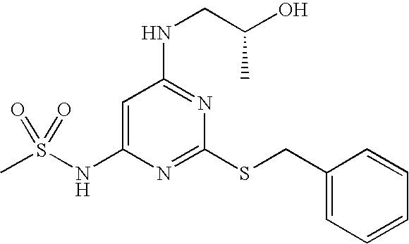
C1=C(NS(C)(=O)=O)N=C(SCC2=CC=CC=C2)N=C1NCC(O)C
